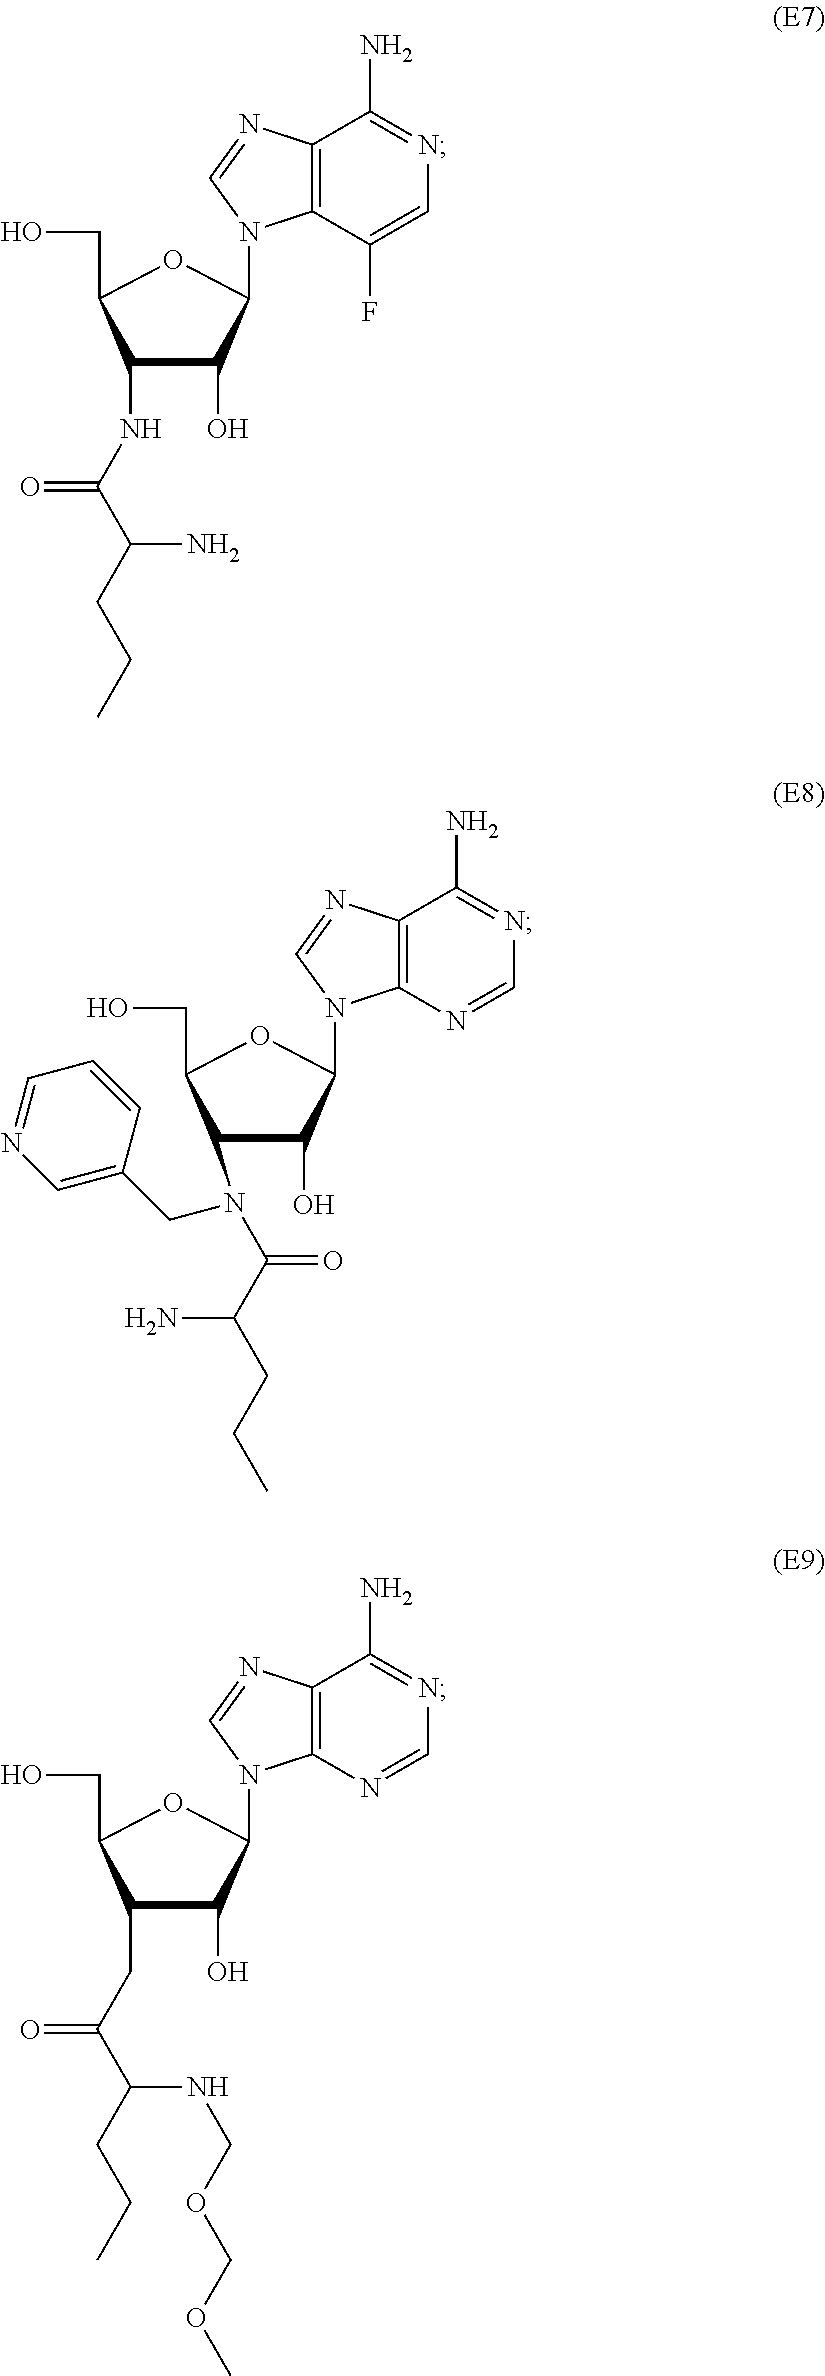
C1(CC(C(CCC)NCOCOC)=O)C(O)C(N2C3=C(N=C2)C(N)=NC=N3)OC1CO.C1(NC(C(CCC)N)=O)C(O)C(N2C3=C(N=C2)C(N)=NC=C3F)OC1CO.C1(N(C(C(CCC)N)=O)CC2=CN=CC=C2)C(O)C(N2C3=C(N=C2)C(N)=NC=N3)OC1CO
